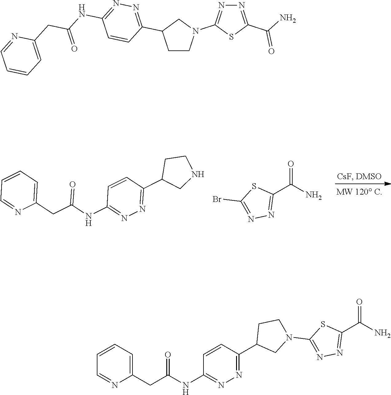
C1=CC=C(CC(=O)NC2=NN=C(C3CNCC3)C=C2)N=C1.C1(C(N)=O)=NN=C(Br)S1.C1=NC(CC(=O)NC2=NN=C(C3CCN(C4=NN=C(C(=O)N)S4)C3)C=C2)=CC=C1.C1=CC=C(CC(=O)NC2=NN=C(C3CN(C4=NN=C(C(N)=O)S4)CC3)C=C2)N=C1
